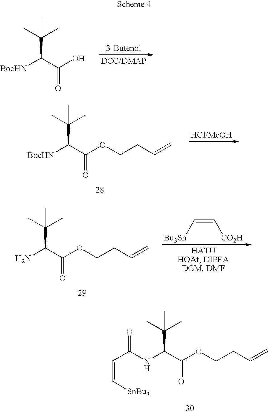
N(C(C(OCCC=C)=O)C(C)(C)C)C(C=C[SnBu3])=O.[BocHN]C(C(O)=O)C(C)(C)C.[BocHN]C(C(OCCC=C)=O)C(C)(C)C.C(=C[CO2H])[Bu3Sn].NC(C(OCCC=C)=O)C(C)(C)C
